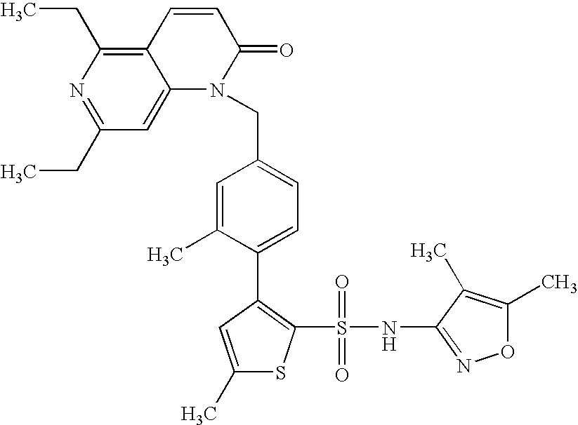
C1(C)=CC(C2=CC=C(CN3C4=CC(CC)=NC(CC)=C4C=CC3=O)C=C2C)=C(S(NC2=NOC(C)=C2C)(=O)=O)S1
